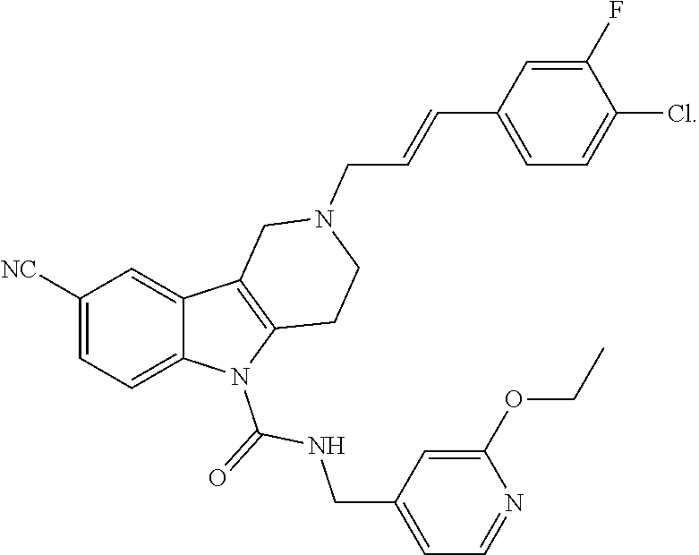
C1([NC])=CC=C2C(=C1)C1=C(N2C(=O)NCC2=CC=NC(OCC)=C2)CCN(CC=CC2=CC=C(Cl)C(F)=C2)C1
